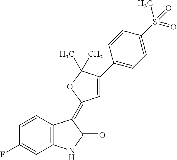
C1=CC(F)=CC2=C1C(=C1C=C(C3=CC=C(S(C)(=O)=O)C=C3)C(C)(C)O1)C(=O)N2
